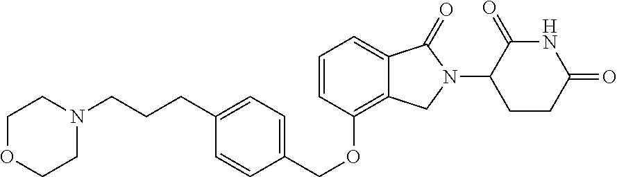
C(OC1=C2C(=CC=C1)C(=O)N(C1CCC(=O)NC1=O)C2)C1=CC=C(CCCN2CCOCC2)C=C1
